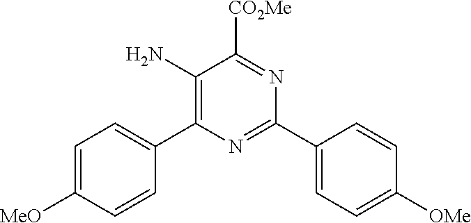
C1(N)=C(C2=CC=C([MeO])C=C2)N=C(C2=CC=C([OMe])C=C2)N=C1[CO2Me]
